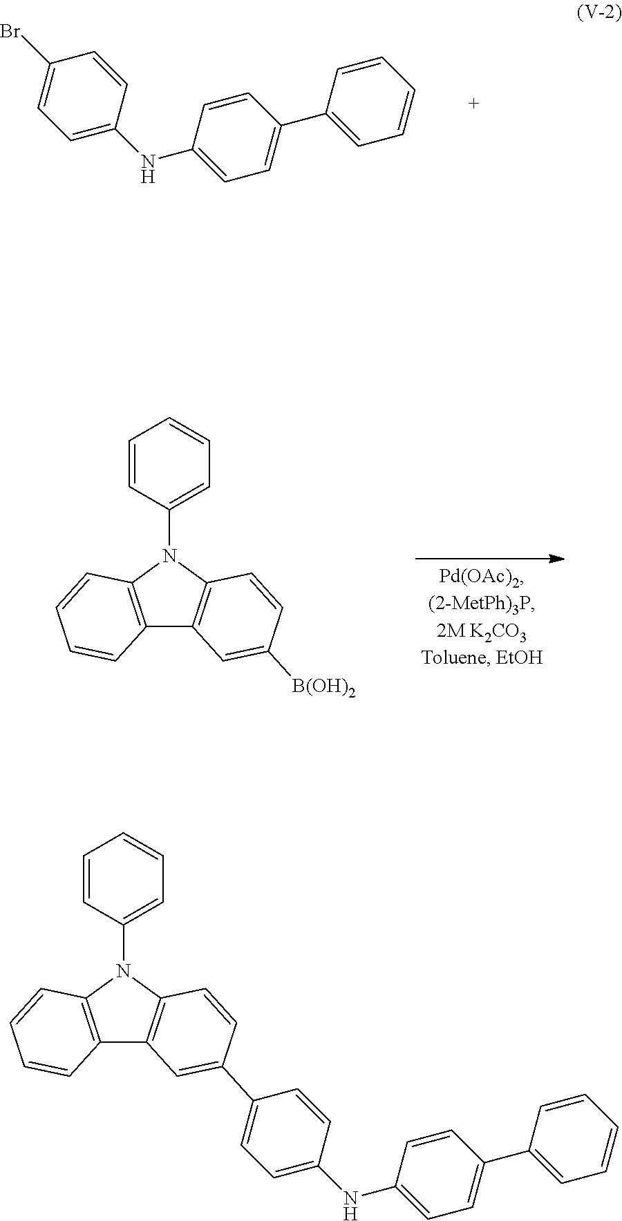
C12=C(N(C3=CC=CC=C3)C3=C1C=C([B(OH)2])C=C3)C=CC=C2.C1=CC(NC2=CC=C(Br)C=C2)=CC=C1C1=CC=CC=C1.C12=C(N(C3=CC=CC=C3)C3=C1C=C(C1=CC=C(NC4=CC=C(C5=CC=CC=C5)C=C4)C=C1)C=C3)C=CC=C2
